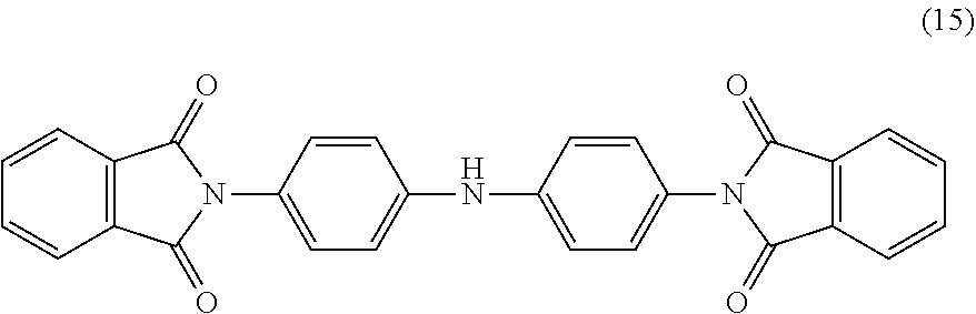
N1(C2=CC=C(NC3=CC=C(N4C(=O)C5=C(C4=O)C=CC=C5)C=C3)C=C2)C(=O)C2=C(C1=O)C=CC=C2
